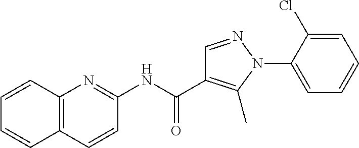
C1(NC(C2=C(C)N(C3=CC=CC=C3Cl)N=C2)=O)=NC2=C(C=C1)C=CC=C2
